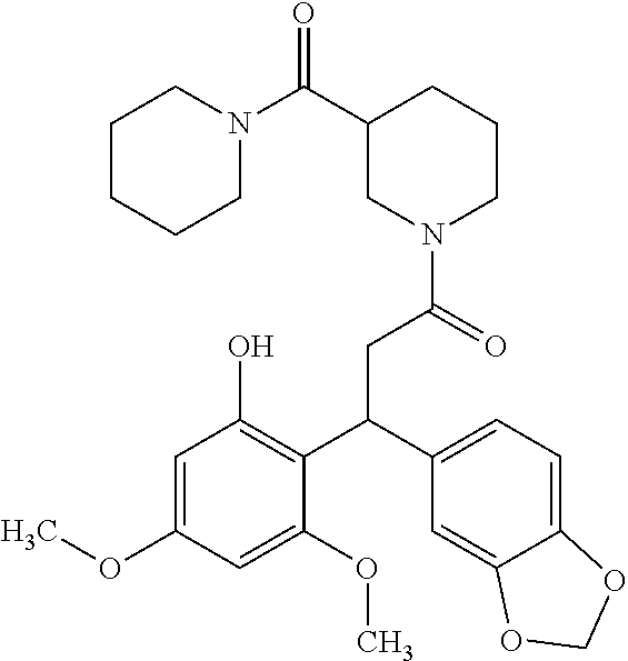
C1(C(N2CCCCC2)=O)CN(C(=O)CC(C2=C(O)C=C(OC)C=C2OC)C2=CC=C3C(=C2)OCO3)CCC1
